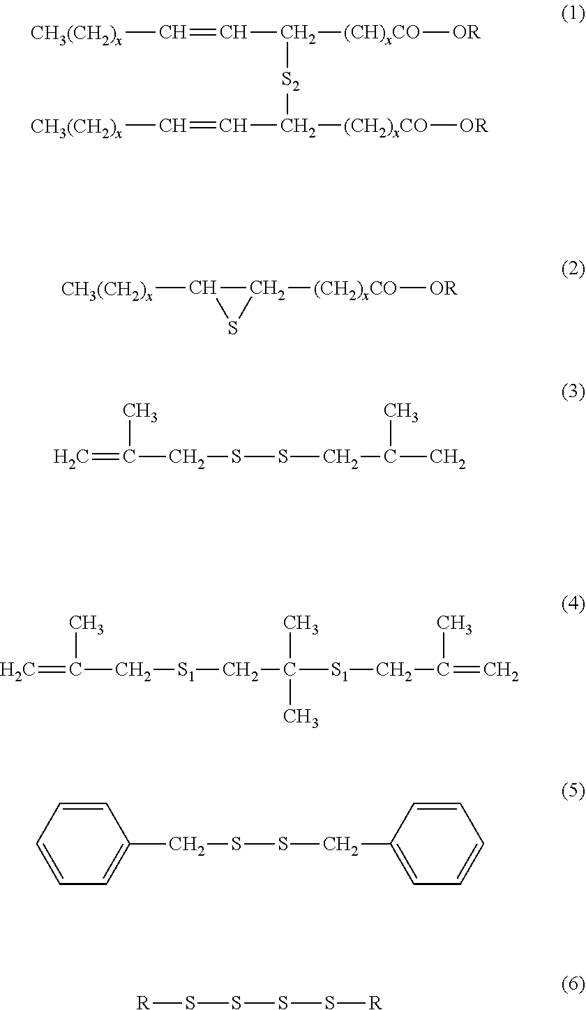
C=C(C)CSSCC(C)C.C=C(C)C[S1]CC(C)(C)[S1]CC(C)=C.C1=CC=C(CSSCC2=CC=CC=C2)C=C1.[R]SSSS[R].[CH3(CH2)x]C=CC([S2]C(C=C[CH3(CH2)x])[(CH2)xCO][OR])[(CH)xCO][OR].[CH3(CH2)x]C1C([(CH2)xCO][OR])S1
